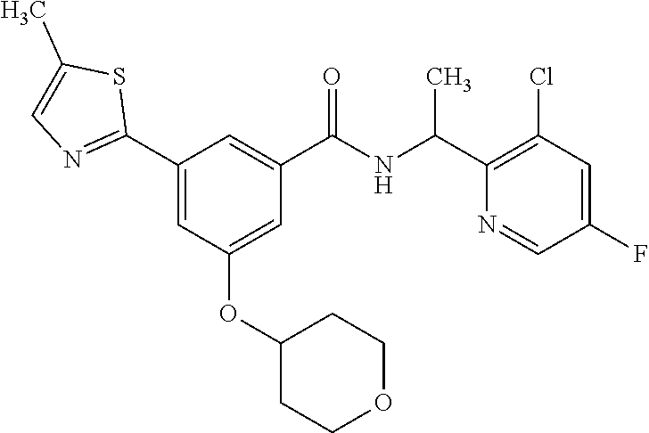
C1(C2=NC=C(C)S2)=CC(OC2CCOCC2)=CC(C(NC(C2=C(Cl)C=C(F)C=N2)C)=O)=C1
